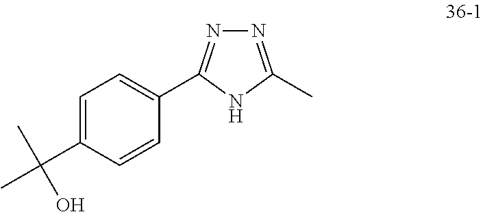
N1=C(C)NC(C2=CC=C(C(C)(C)O)C=C2)=N1
